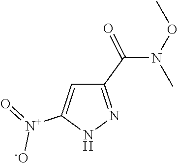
C1(C(N(OC)C)=O)=NNC([N+](=O)[-O])=C1
